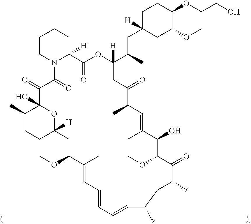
C1CN2C([H])(CC1)C(=O)OC(C(C)CC1([H])CC(OC)C(OCCO)CC1)([H])CC(=O)C(C)C=C(C)C(O)C(OC)C(=O)C(C)CC(C)C=CC=CC=C(C)C(OC)CC1([H])OC(O)(C(=O)C2=O)C(C)CC1
